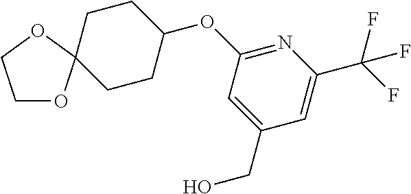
C1OC2(OC1)CCC(OC1=NC(C(F)(F)F)=CC(CO)=C1)CC2
